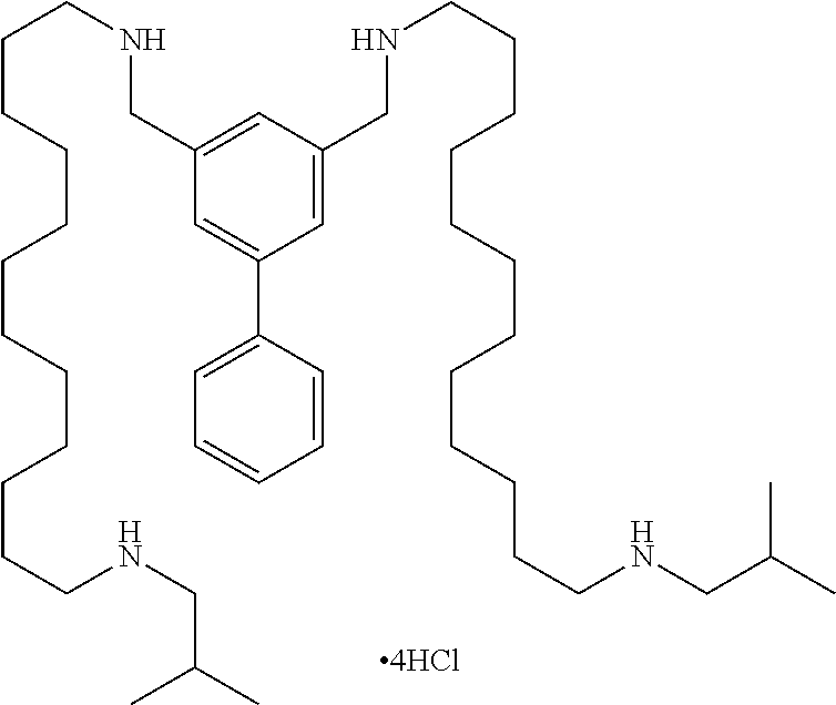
C1=C(CNCCCCCCCCCCCCNCC(C)C)C=C(CNCCCCCCCCCCCCNCC(C)C)C=C1C1=CC=CC=C1
